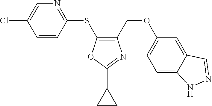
C1(SC2=C(COC3=CC=C4C(=C3)C=NN4)N=C(C3CC3)O2)=NC=C(Cl)C=C1
